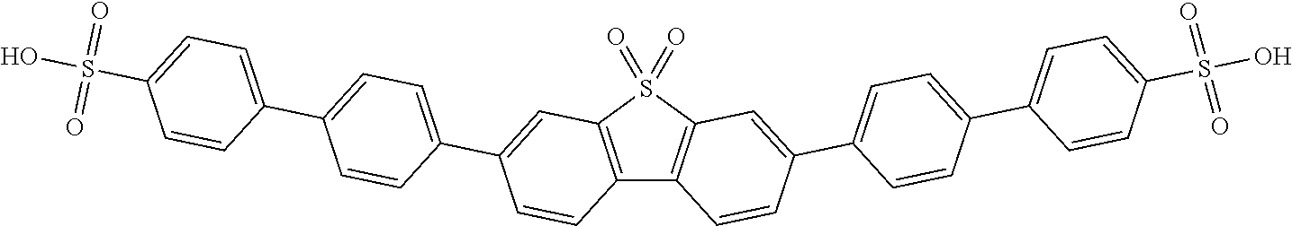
C12=C(S(=O)(=O)C3=C1C=CC(C1=CC=C(C4=CC=C(S(O)(=O)=O)C=C4)C=C1)=C3)C=C(C1=CC=C(C3=CC=C(S(O)(=O)=O)C=C3)C=C1)C=C2
